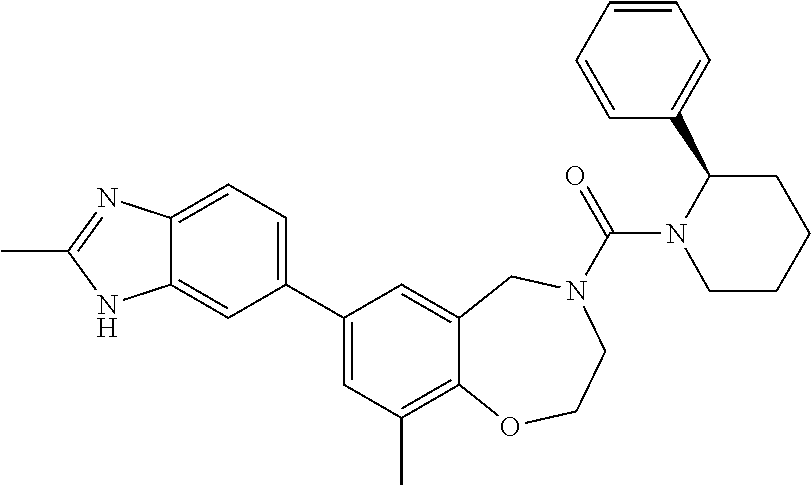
C12=CC=C(C3=CC(C)=C4C(=C3)CN(C(=O)N3CCCCC3C3=CC=CC=C3)CCO4)C=C1NC(C)=N2
